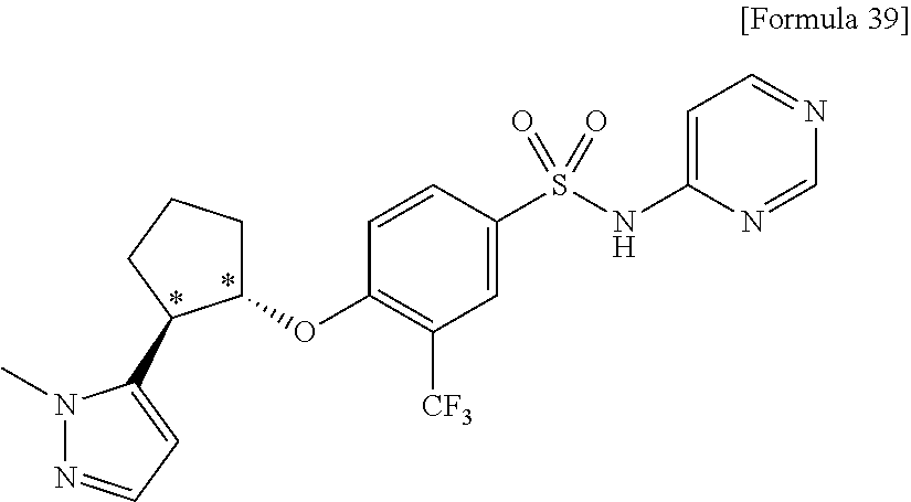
C1=CC(S(NC2=CC=NC=N2)(=O)=O)=CC([CF3])=C1OC1CCCC1C1=CC=NN1C
